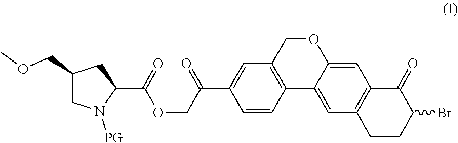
BrC1C(=O)C2=C(CC1)C=C1C(=C2)OCC2=C1C=CC(C(COC(C1CC(COC)CN1[PG])=O)=O)=C2
